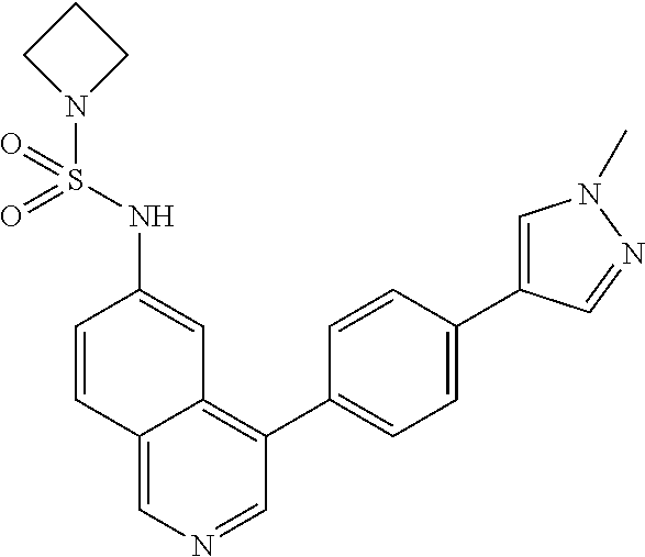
C12=CN=CC(C3=CC=C(C4=CN(C)N=C4)C=C3)=C1C=C(NS(N1CCC1)(=O)=O)C=C2
